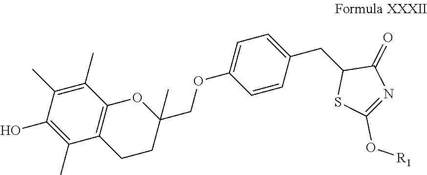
OC1=C(C)C2=C(C(C)=C1C)OC(COC1=CC=C(CC3SC(O[R1])=NC3=O)C=C1)(C)CC2
